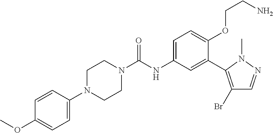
C1N(C2=CC=C(OC)C=C2)CCN(C(=O)NC2=CC=C(OCCN)C(C3=C(Br)C=NN3C)=C2)C1
